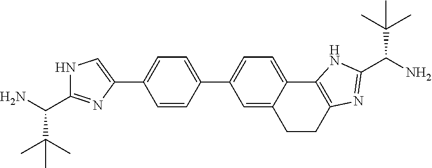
C1=CC(C2=CC=C3C(=C2)CCC2=C3NC(C(C(C)(C)C)N)=N2)=CC=C1C1=CNC(C(C(C)(C)C)N)=N1
